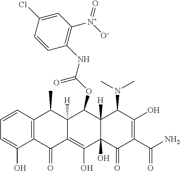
C1=CC2=C(C(O)=C1)C(=O)C1=C(O)C3(O)C([H])(C(OC(NC4=C([N+]([O-])=O)C=C(Cl)C=C4)=O)C1([H])C2C)C(N(C)C)C(O)=C(C(N)=O)C3=O
